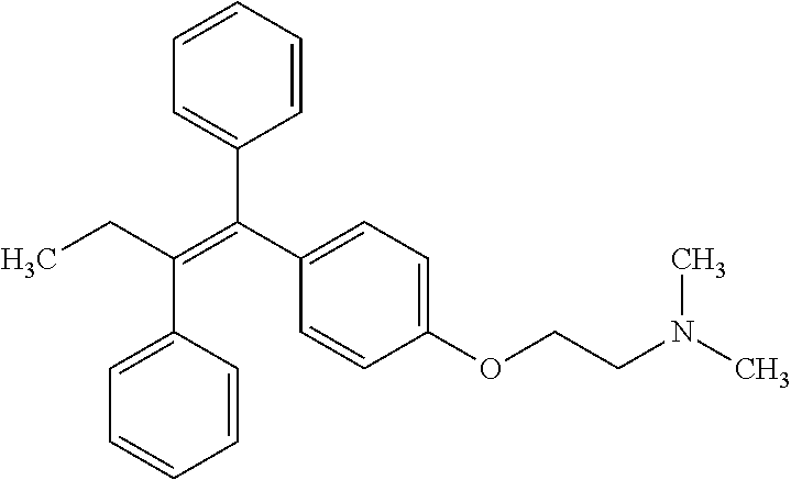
CCC(=C(C1=CC=C(OCCN(C)C)C=C1)C1=CC=CC=C1)C1=CC=CC=C1
